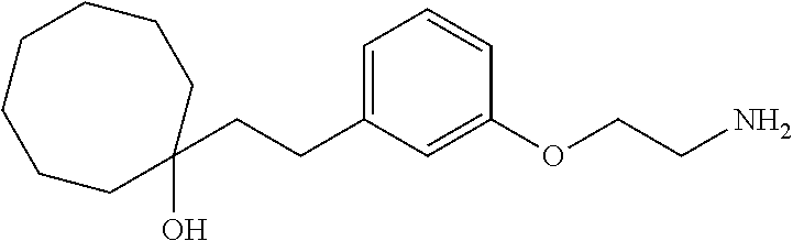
C1(CCC2=CC=CC(OCCN)=C2)(O)CCCCCCC1
